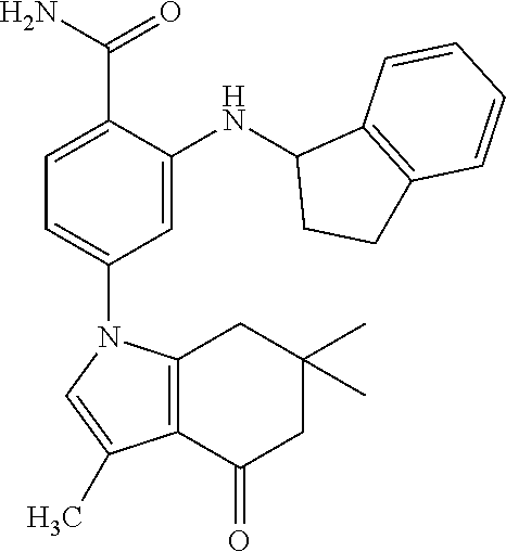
C1=C(C(N)=O)C(NC2CCC3=C2C=CC=C3)=CC(N2C3=C(C(=O)CC(C)(C)C3)C(C)=C2)=C1
